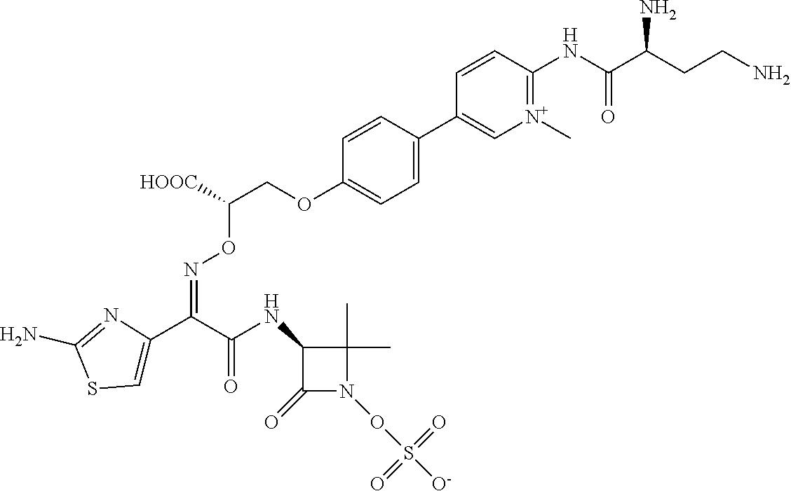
C1=C(C2=C[N+](C)=C(NC(C(CCN)N)=O)C=C2)C=CC(OCC([HOOC])ON=C(C2=CSC(N)=N2)C(NC2C(=O)N(OS([O-])(=O)=O)C2(C)C)=O)=C1
